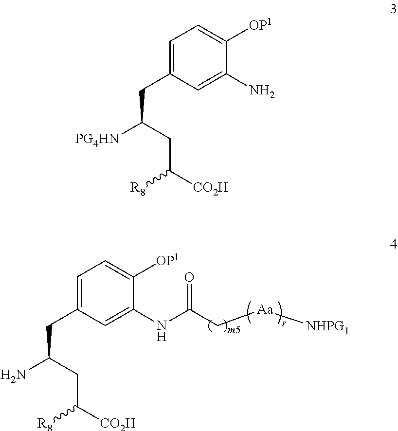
[NHPG1][Aa]CC(NC1=CC(CC(CC([R8])[CO2H])N)=CC=C1[OP1])=O.NC1=CC(CC(CC([R8])[CO2H])[PG4HN])=CC=C1[OP1]
